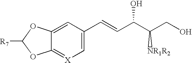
C1=C2C(=[X]C=C1C=CC(C(CO)[NR1R2])O)OC([R7])O2
